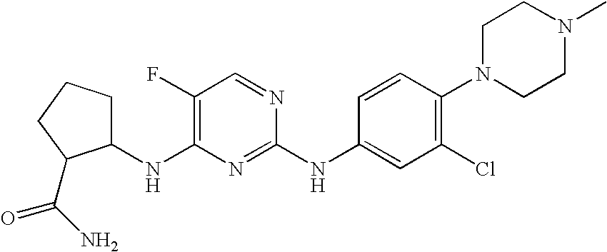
C1CCC(C(N)=O)C1NC1=C(F)C=NC(NC2=CC(Cl)=C(N3CCN(C)CC3)C=C2)=N1
